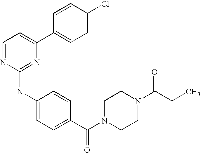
C1=NC(NC2=CC=C(C(N3CCN(C(CC)=O)CC3)=O)C=C2)=NC(C2=CC=C(Cl)C=C2)=C1
